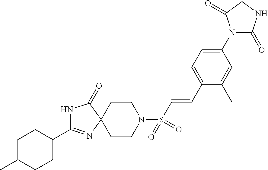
C1C(C)CCC(C2=NC3(C(=O)N2)CCN(S(C=CC2=CC=C(N4C(=O)NCC4=O)C=C2C)(=O)=O)CC3)C1
